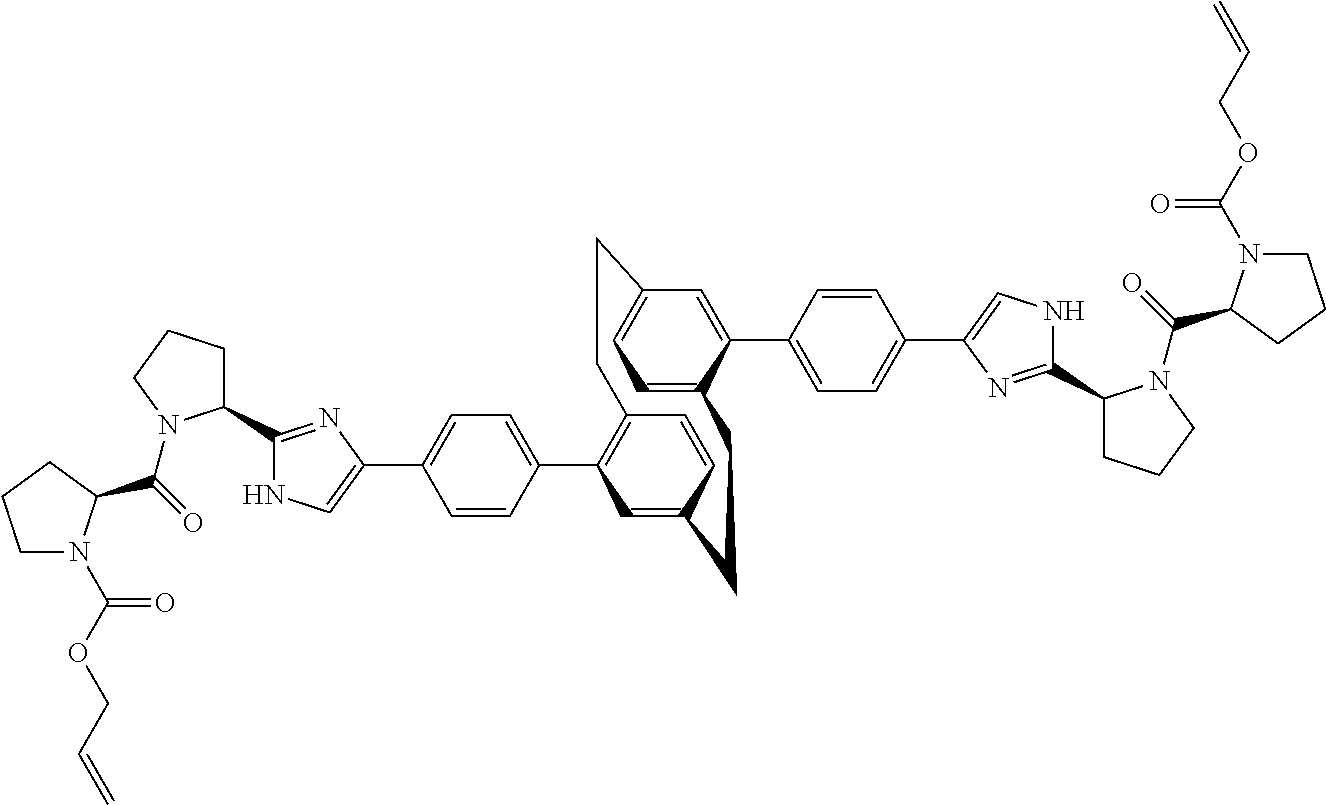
C1(C2=CC=C(C3=CNC(C4CCCN4C(=O)C4N(C(OCC=C)=O)CCC4)=N3)C=C2)=C2C=CC(=C1)CCC1=CC=C(C=C1C1=CC=C(C3=CNC(C4CCCN4C(=O)C4N(C(OCC=C)=O)CCC4)=N3)C=C1)CC2
